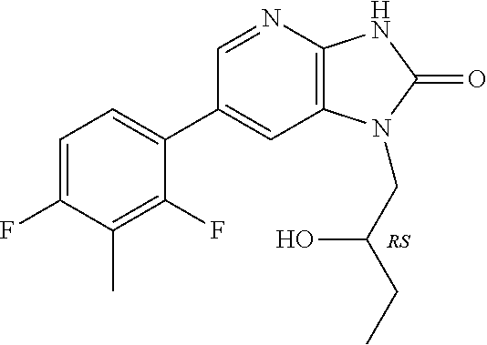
C1(C2=CC=C(F)C(C)=C2F)=CC2=C(N=C1)NC(=O)N2CC(CC)O
